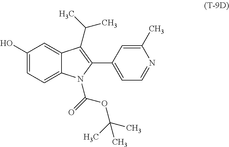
C1(O)=CC=C2C(=C1)C(C(C)C)=C(C1=CC=NC(C)=C1)N2C(=O)OC(C)(C)C
